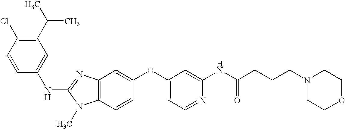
C1(C(C)C)=C(Cl)C=CC(NC2=NC3=C(N2C)C=CC(OC2=CC=NC(NC(CCCN4CCOCC4)=O)=C2)=C3)=C1
